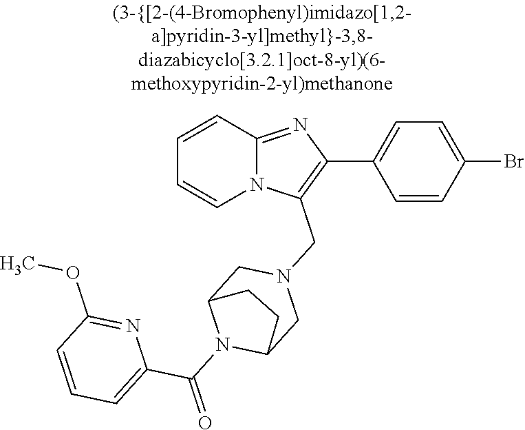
N12C(=NC(C3=CC=C(Br)C=C3)=C1CN1CC3N(C(=O)C4=CC=CC(OC)=N4)C(C1)CC3)C=CC=C2
